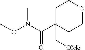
C1C(C(N(OC)C)=O)(C[OMe])CCNC1
